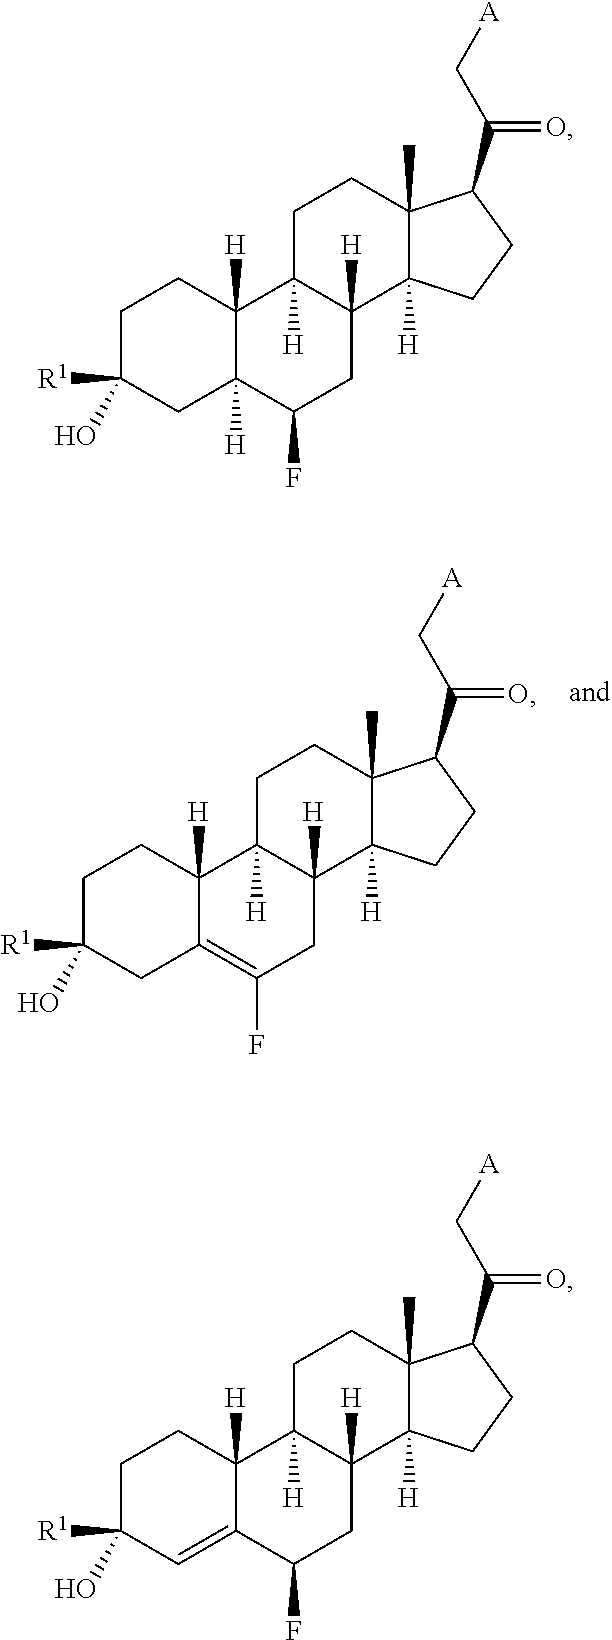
C1C([R1])(O)CC2=C(F)CC3([H])C([H])(C2([H])C1)CCC1(C)C3([H])CCC1C(=O)C[A].C1C([R1])(O)CC2([H])C([H])(C1)C1([H])C([H])(CC2F)C2([H])C(C)(CC1)C(C(=O)C[A])CC2.C1C([R1])(O)C=C2C([H])(C1)C1([H])C([H])(CC2F)C2([H])C(C)(CC1)C(C(=O)C[A])CC2
